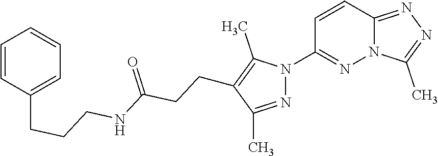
C12=NN=C(C)N1N=C(N1N=C(C)C(CCC(NCCCC3=CC=CC=C3)=O)=C1C)C=C2
